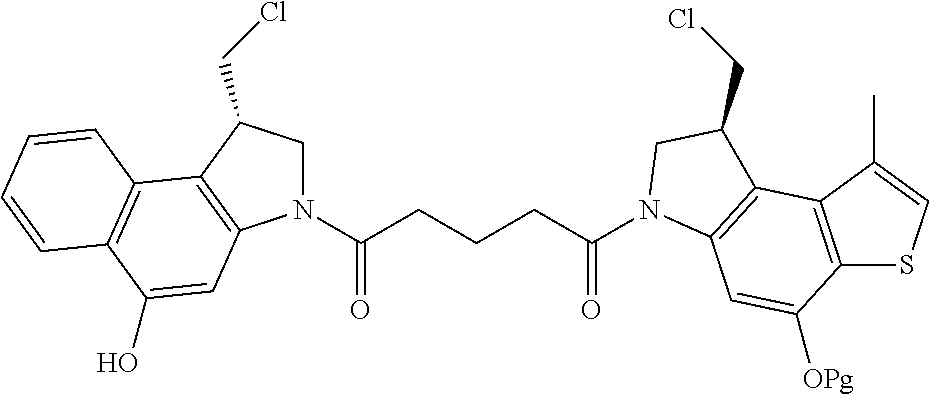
N1(C(CCCC(=O)N2C3=C(C4=C(SC=C4C)C([OPg])=C3)C(CCl)C2)=O)CC(CCl)C2=C1C=C(O)C1=C2C=CC=C1
